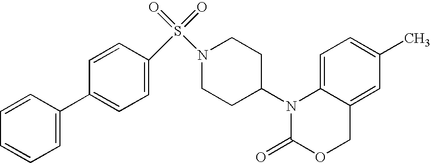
C1=C2C(=CC(C)=C1)COC(=O)N2C1CCN(S(=O)(=O)C2=CC=C(C3=CC=CC=C3)C=C2)CC1
